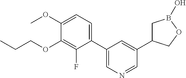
C1(C2=CC=C(OC)C(OCCC)=C2F)=CN=CC(C2CB(O)OC2)=C1
